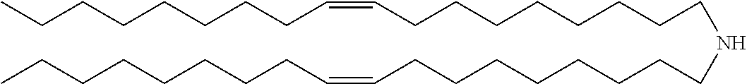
N(CCCCCCCCC=CCCCCCCCC)CCCCCCCCC=CCCCCCCCC
